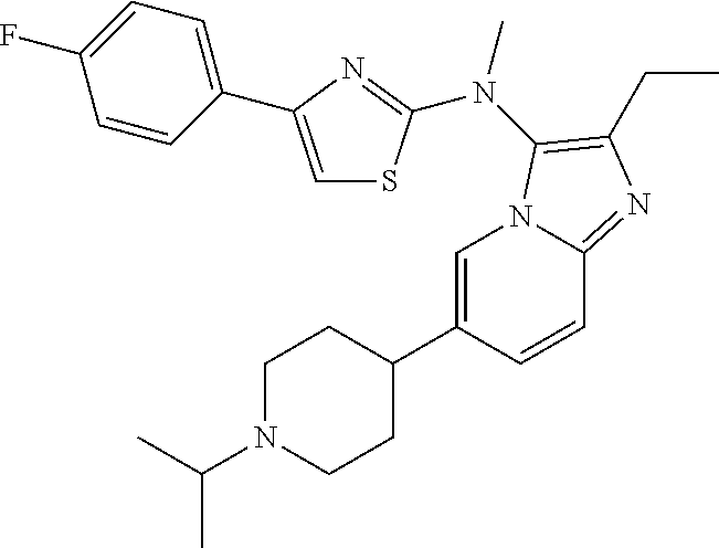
C1=C(C2CCN(C(C)C)CC2)C=CC2=NC(CC)=C(N(C)C3=NC(C4=CC=C(F)C=C4)=CS3)N12
